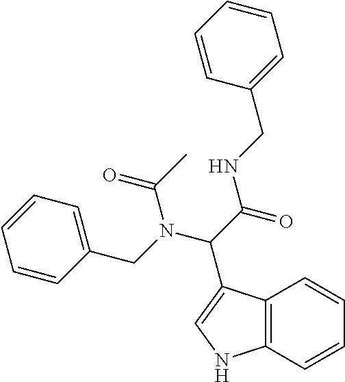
N1C2=C(C=CC=C2)C(C(N(C(=O)C)CC2=CC=CC=C2)C(=O)NCC2=CC=CC=C2)=C1
